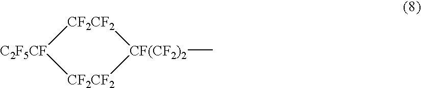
[C2F5CF]1[CF2CF2][CF(CF2)2](C)[CF2CF2]1
